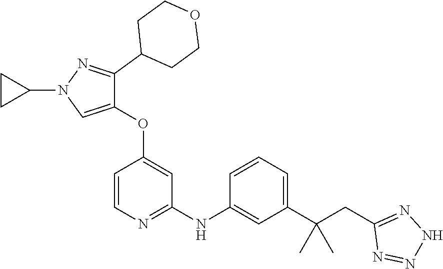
C1(OC2=CC(NC3=CC(C(CC4=NNN=N4)(C)C)=CC=C3)=NC=C2)=CN(C2CC2)N=C1C1CCOCC1
